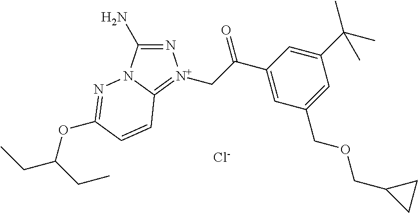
[Cl-].N1=C(N)N2C(=[N+]1CC(=O)C1=CC(COCC3CC3)=CC(C(C)(C)C)=C1)C=CC(OC(CC)CC)=N2
